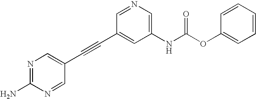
N1=C(N)N=CC(C#CC2=CC(NC(OC3=CC=CC=C3)=O)=CN=C2)=C1
